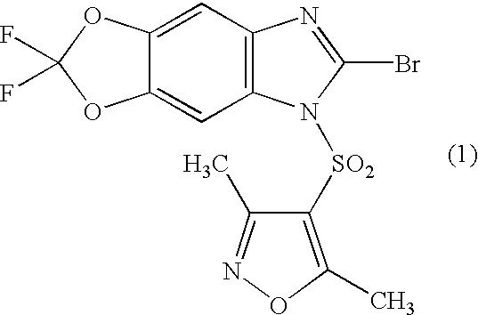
C12=CC3=C(C=C1OC(F)(F)O2)N=C(Br)N3[SO2]C1=C(C)ON=C1C
